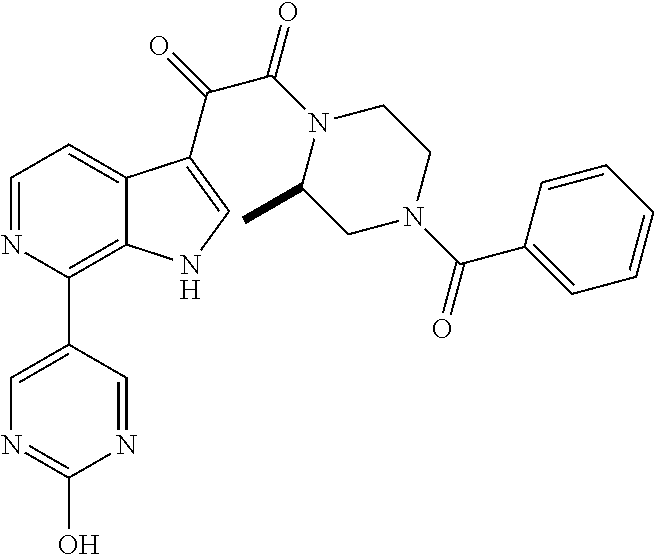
C1=NC(C2=CN=C(O)N=C2)=C2C(=C1)C(C(=O)C(N1C(C)CN(C(C3=CC=CC=C3)=O)CC1)=O)=CN2
